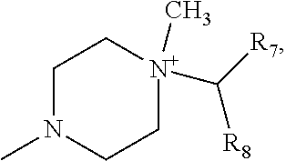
C1N(C)CC[N+](C)(C([R7])[R8])C1
